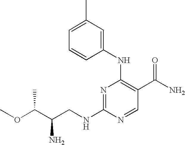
N1=C(NCC(C(OC)C)N)N=CC(C(N)=O)=C1NC1=CC(C)=CC=C1
